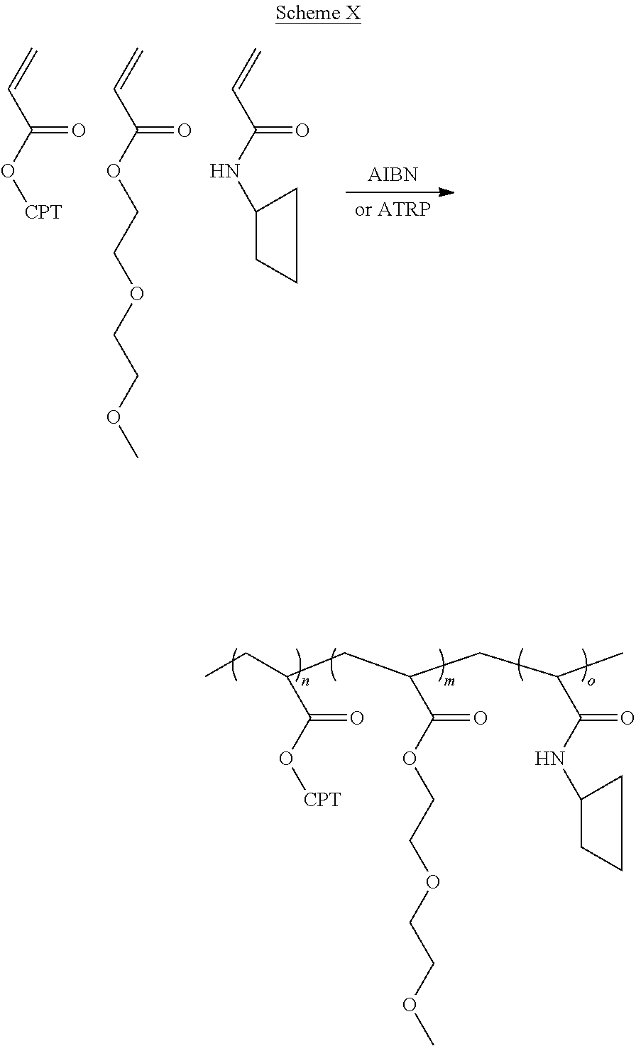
C=CC(O[CPT])=O.C=CC(OCCOCCOC)=O.C=CC(NC1CCC1)=O.C(C(O[CPT])=O)(CC)CC(C(OCCOCCOC)=O)CC(C(NC1CCC1)=O)C
